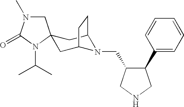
C1(C2C(CN3C4CC5(CC3CC4)CN(C)C(=O)N5C(C)C)CNC2)=CC=CC=C1
